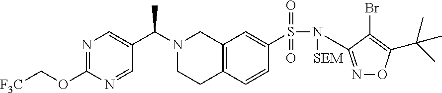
N1=C(OC[F3C])N=CC(C(N2CCC3=C(C2)C=C(S(=O)(=O)N([SEM])C2=NOC(C(C)(C)C)=C2Br)C=C3)C)=C1
